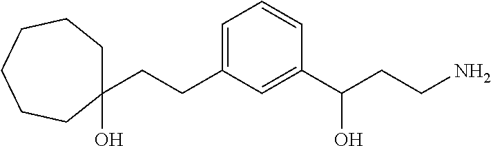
C1(CCC2=CC=CC(C(CCN)O)=C2)(O)CCCCCC1
